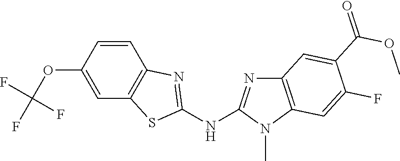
O(C1=CC2=C(C=C1)N=C(NC1=NC3=C(N1C)C=C(F)C(C(OC)=O)=C3)S2)C(F)(F)F
